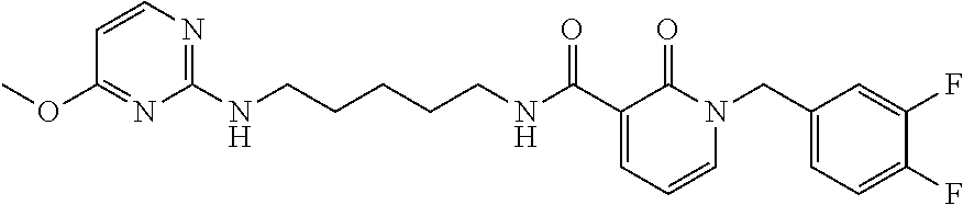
C1=CN=C(NCCCCCNC(C2=CC=CN(CC3=CC=C(F)C(F)=C3)C2=O)=O)N=C1OC
